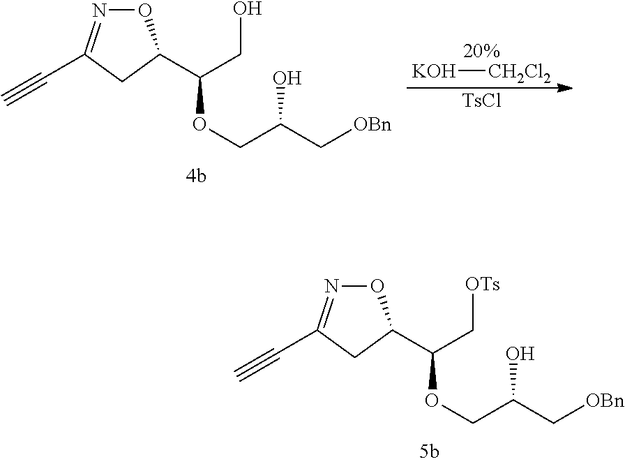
O1N=C(C#C)CC1C(C[OTs])OCC(C[OBn])O.O1N=C(C#C)CC1C(CO)OCC(C[OBn])O.[KOH][CH2Cl2].[TsCl]
